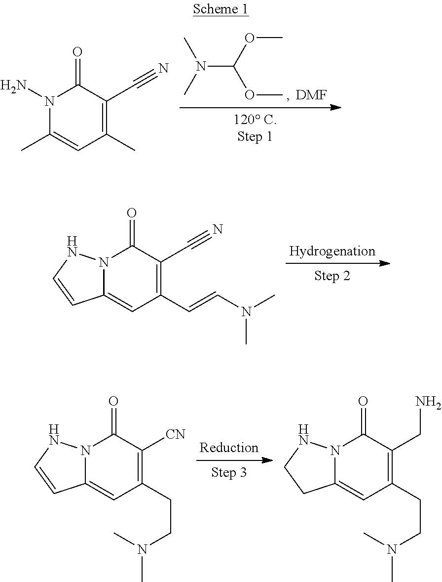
N(C(OC)OC)(C)C.[DMF].N1(N)C(C)=CC(C)=C(C#N)C1=O.N12C(=CC(C=CN(C)C)=C(C#N)C1=O)C=CN2.N12C(=CC(CCN(C)C)=C([CN])C1=O)C=CN2.N12C(=CC(CCN(C)C)=C(CN)C1=O)CCN2
